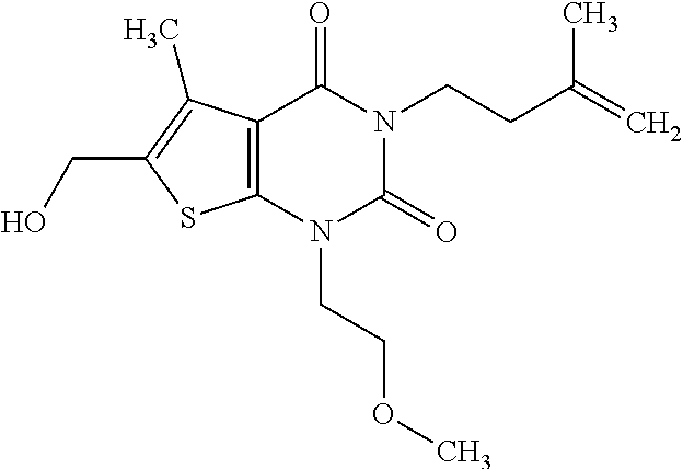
C12=C(N(CCOC)C(=O)N(CCC(=C)C)C1=O)SC(CO)=C2C
